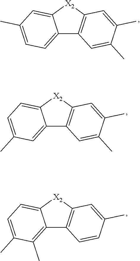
C12=CC=C(C)C=C1[X2]C1=C2C=C(C)C(C)=C1.C12=CC(C)=CC=C1[X2]C1=C2C=C(C)C(C)=C1.C12=C(C)C(C)=CC=C1[X2]C1=C2C=CC(C)=C1
